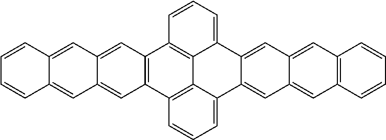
C1=C2C=C3C(=CC2=CC2=C1C=CC=C2)C1=CC=CC2=C1C1=C(C4=C2C=C2C(=C4)C=C4C(=C2)C=CC=C4)C=CC=C31
